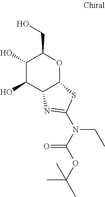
C1(O)C(O)C2C(OC1CO)SC(N(C(=O)OC(C)(C)C)CC)=N2
